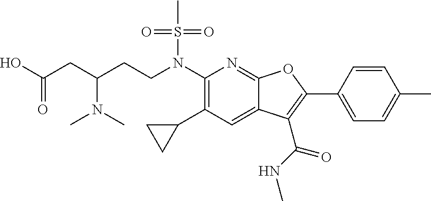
OC(CC(CCN(C1=C(C2CC2)C=C2C(=N1)OC(C1=CC=C(C)C=C1)=C2C(=O)NC)S(C)(=O)=O)N(C)C)=O
